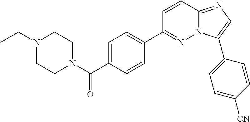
C1=C(C(=O)N2CCN(CC)CC2)C=CC(C2=NN3C(=NC=C3C3=CC=C([CN])C=C3)C=C2)=C1
